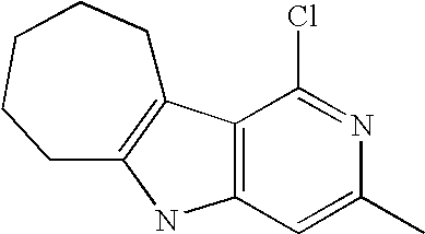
C12=C(C=C(C)N=C1Cl)NC1=C2CCCCC1
